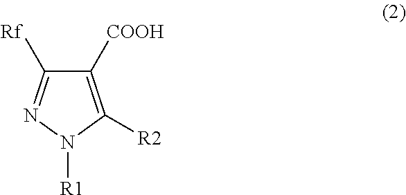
C1([COOH])=C([R2])N([R1])N=C1[Rf]
